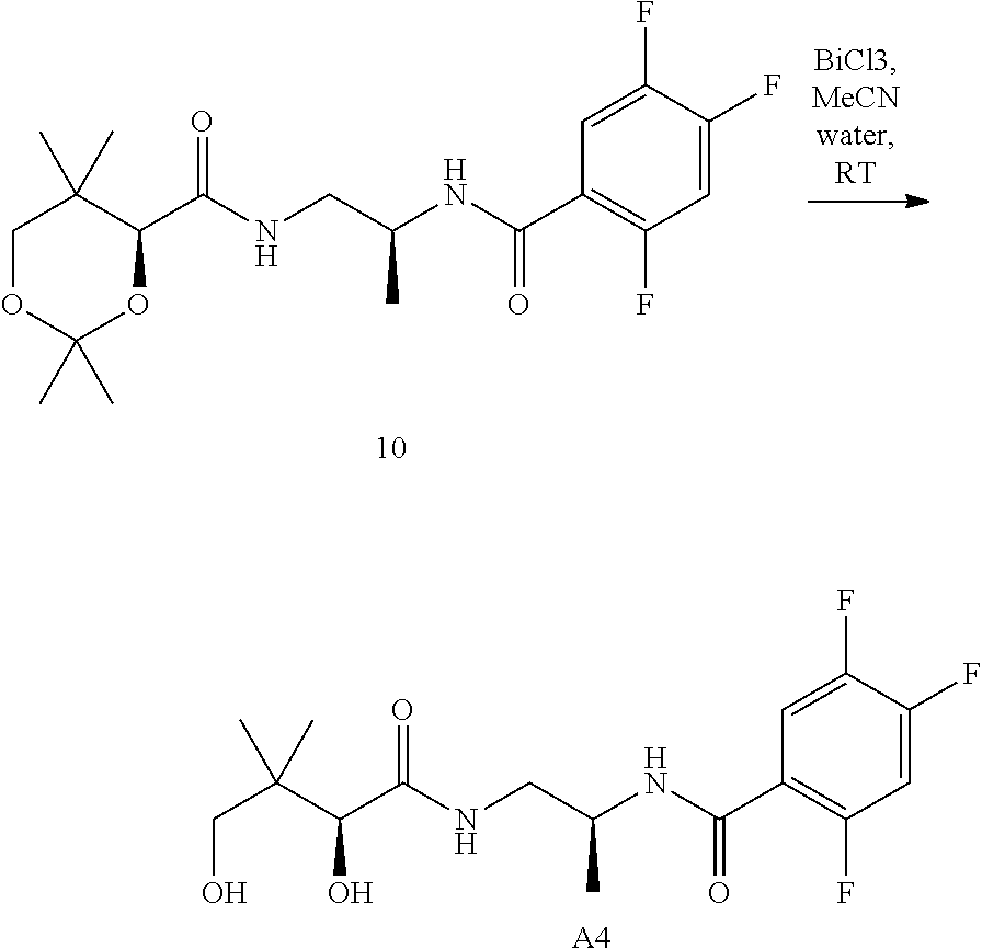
N(CC(C)NC(C1=C(F)C=C(F)C(F)=C1)=O)C(C1C(C)(C)COC(C)(C)O1)=O.N(CC(C)NC(C1=C(F)C=C(F)C(F)=C1)=O)C(C(C(CO)(C)C)O)=O.[A4]
